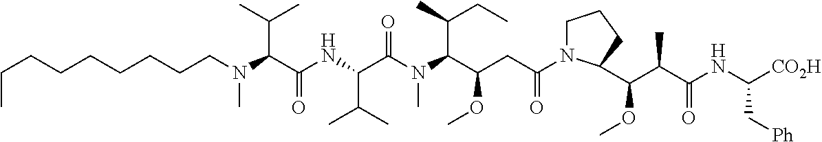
N(C(C(=O)NC(C(C)C)C(=O)N(C)C(C(CC)C)C(CC(=O)N1CCCC1C(OC)C(C)C(=O)NC([CO2H])C[Ph])OC)C(C)C)(CCCCCCCCC)C
